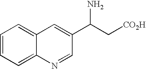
C12=CC=CC=C1N=CC(C(C[CO2H])N)=C2
